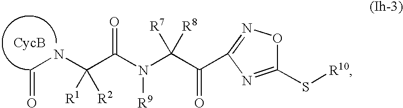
C(NC(C(N(C(C(=O)C1=NOC(S[R10])=N1)([R7])[R8])[R9])=O)([R1])[R2])=O
